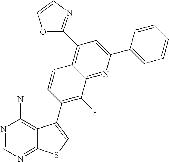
C1=C(C2=CC(C3=NC=CO3)=C3C(=N2)C(F)=C(C2=CSC4=NC=NC(N)=C42)C=C3)C=CC=C1
